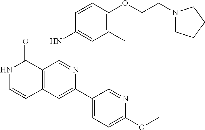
C1=CC(NC2=NC(C3=CC=C(OC)N=C3)=CC3=C2C(=O)NC=C3)=CC(C)=C1OCCN1CCCC1
